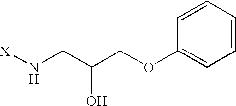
[X]NCC(COC1=CC=CC=C1)O
